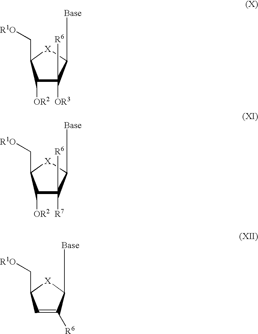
C1([Base])[X]C(C[R1O])C([OR2])C1([OR3])C[R6].C1([Base])[X]C(C[R1O])C([OR2])C1([R7])C[R6].C1([Base])[X]C(C[R1O])C=C1[R6]
